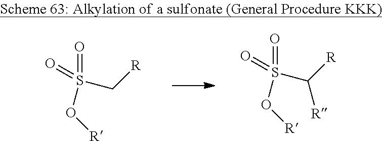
O=S(=O)(C([R])[R])O[R].O=S(=O)(C[R])O[R]
